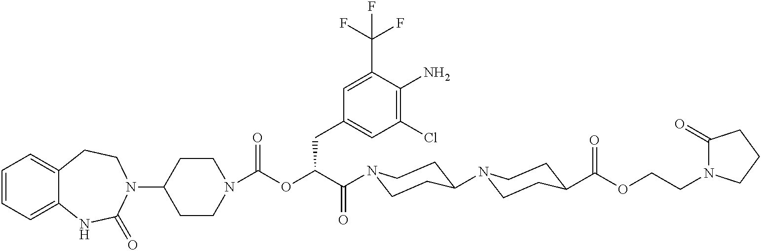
C1(N2CCC3=CC=CC=C3NC2=O)CCN(C(OC(C(=O)N2CCC(N3CCC(C(OCCN4C(=O)CCC4)=O)CC3)CC2)CC2=CC(Cl)=C(N)C(C(F)(F)F)=C2)=O)CC1
